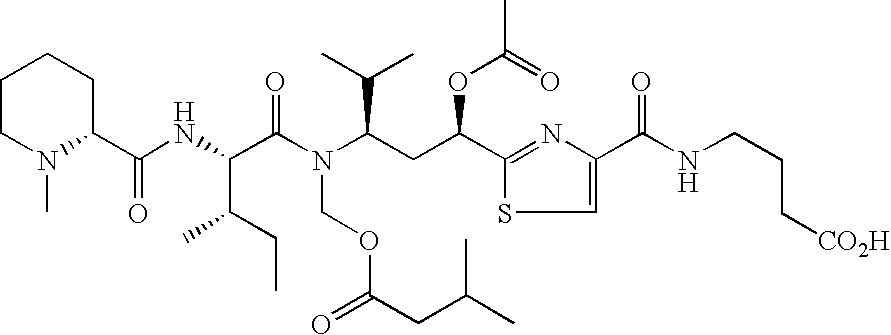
N(C(C(N(C(CC(C1=NC(C(=O)NCCC[CO2H])=CS1)OC(=O)C)C(C)C)COC(CC(C)C)=O)=O)C(C)CC)C(C1CCCCN1C)=O
